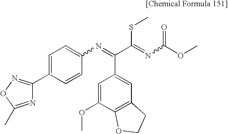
N1=C(C)ON=C1C1=CC=C(N=C(C2=CC3=C(C(OC)=C2)OCC3)C(SC)=NC(=O)OC)C=C1
